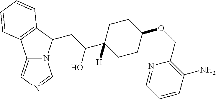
C12=CN=CN1C(CC(C1([H])CCC(OCC3=C(N)C=CC=N3)CC1)O)C1=C2C=CC=C1
